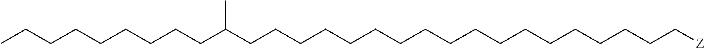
C(C(CCCCCCCCCCCCCCCCCC[Z])C)CCCCCCCC
